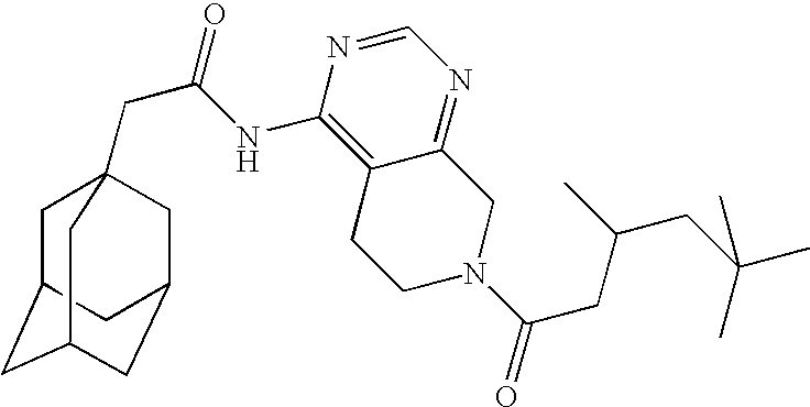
C1C2CC3CC(CC1(CC(=O)NC1=C4C(=NC=N1)CN(C(CC(CC(C)(C)C)C)=O)CC4)C3)C2
